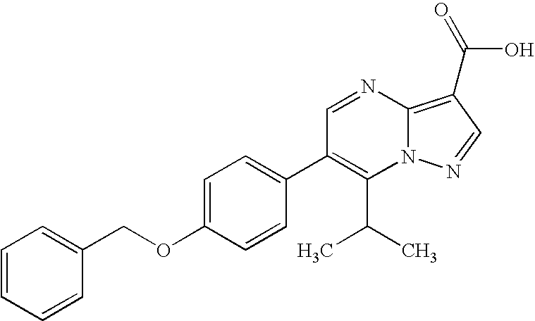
C1(C(C)C)=C(C2=CC=C(OCC3=CC=CC=C3)C=C2)C=NC2=C(C(O)=O)C=NN12
